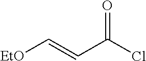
[EtO]C=CC(Cl)=O
